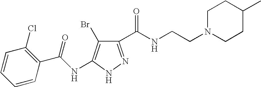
C1=CC=CC(C(NC2=C(Br)C(C(NCCN3CCC(C)CC3)=O)=NN2)=O)=C1Cl
